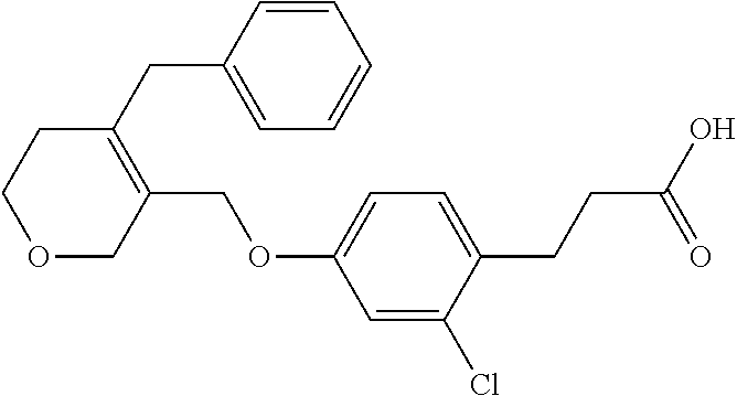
C1(COC2=CC=C(CCC(O)=O)C(Cl)=C2)=C(CC2=CC=CC=C2)CCOC1
